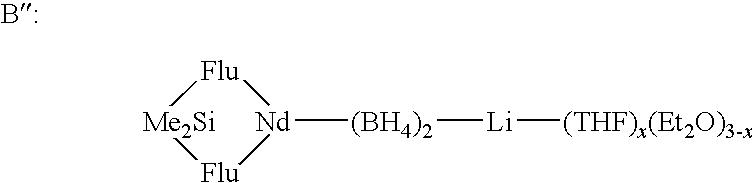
[Nd]1([(BH4)2][Li][(THF)x(Et2O)3-x])[Flu][Me2Si][Flu]1
